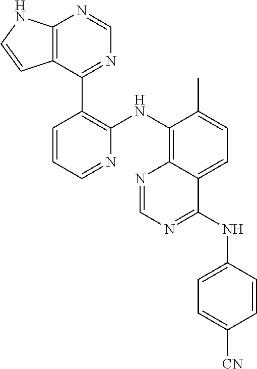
C12=C(C(C3=C(NC4=C5C(=CC=C4C)C(NC4=CC=C([CN])C=C4)=NC=N5)N=CC=C3)=NC=N1)C=CN2
